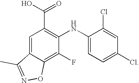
C1(F)=C2C(=CC(C(=O)O)=C1NC1=CC=C(Cl)C=C1Cl)C(C)=NO2
